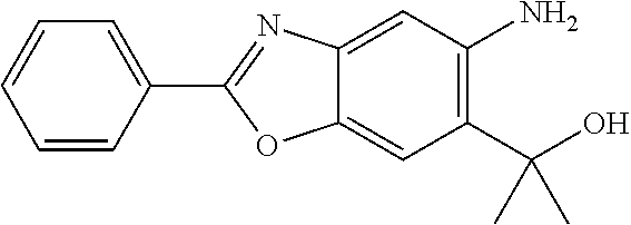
C12=CC(N)=C(C(O)(C)C)C=C1OC(C1=CC=CC=C1)=N2
